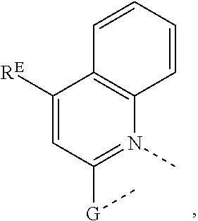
C1([RE])=CC([G]C)=N(C)C2=C1C=CC=C2
